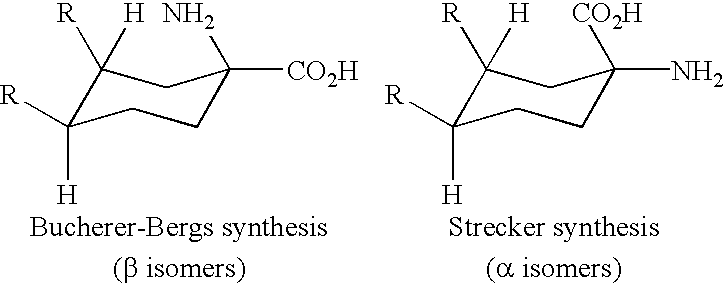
C1([H])([R])C([H])([R])CCC(N)([CO2H])C1.C1([H])([R])C([H])([R])CCC([CO2H])(N)C1
